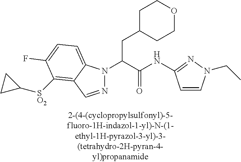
C1C(CC(N2N=CC3=C([SO2]C4CC4)C(F)=CC=C23)C(NC2=NN(CC)C=C2)=O)CCOC1
